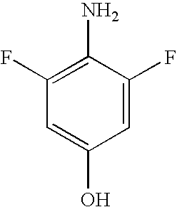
C1(F)=CC(O)=CC(F)=C1N
